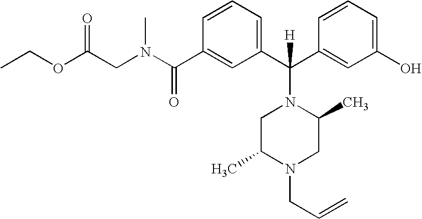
CCOC(CN(C(C1=CC(C(C2=CC(O)=CC=C2)([H])N2CC(C)N(CC=C)CC2C)=CC=C1)=O)C)=O
